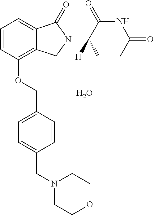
C1=CC(OCC2=CC=C(CN3CCOCC3)C=C2)=C2C(=C1)C(=O)N(C1([H])CCC(=O)NC1=O)C2.O
